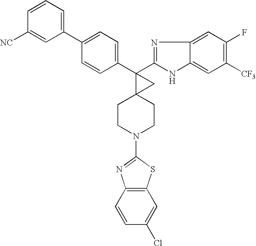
C1(C2=CC=CC([NC])=C2)=CC=C(C2(C3=NC4=CC(F)=C([CF3])C=C4N3)C3(CCN(C4=NC5=C(S4)C=C(Cl)C=C5)CC3)C2)C=C1
